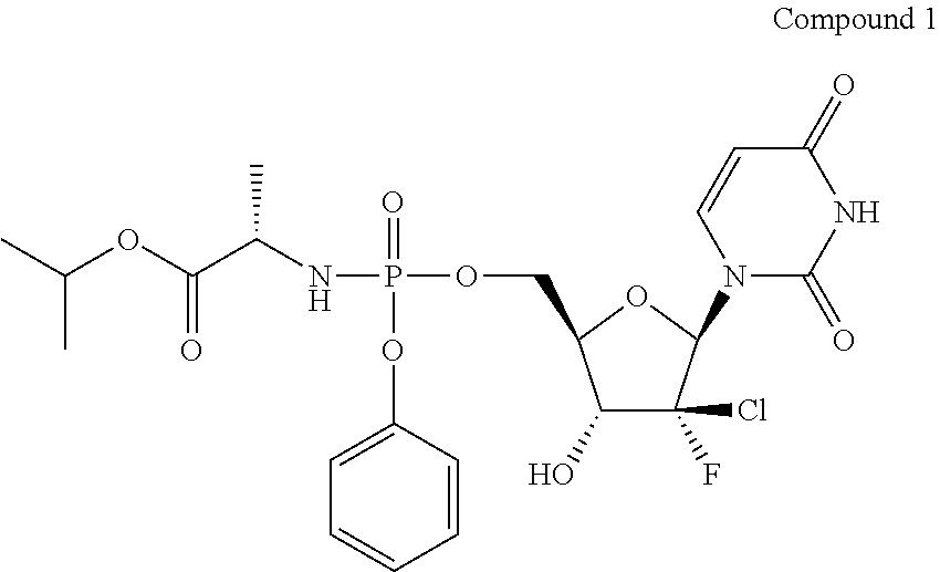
CC(OC(C(NP(=O)(OCC1C(O)C(F)(Cl)C(N2C(=O)NC(=O)C=C2)O1)OC1=CC=CC=C1)C)=O)C
